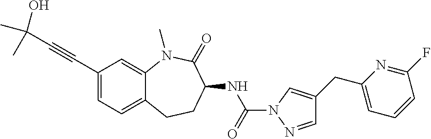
C1(C#CC(C)(O)C)=CC=C2C(=C1)N(C)C(=O)C(NC(N1N=CC(CC3=CC=CC(F)=N3)=C1)=O)CC2
